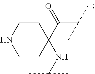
C1CNCCC1(C(C(C)C)=O)NC(C)C
